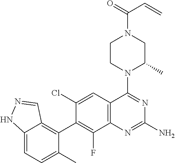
C12=CC=C(C)C(C3=C(F)C4=C(C=C3Cl)C(N3C(C)CN(C(=O)C=C)CC3)=NC(N)=N4)=C1C=NN2
